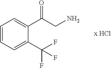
C1=CC=C(C(F)(F)F)C(C(=O)CN)=C1
